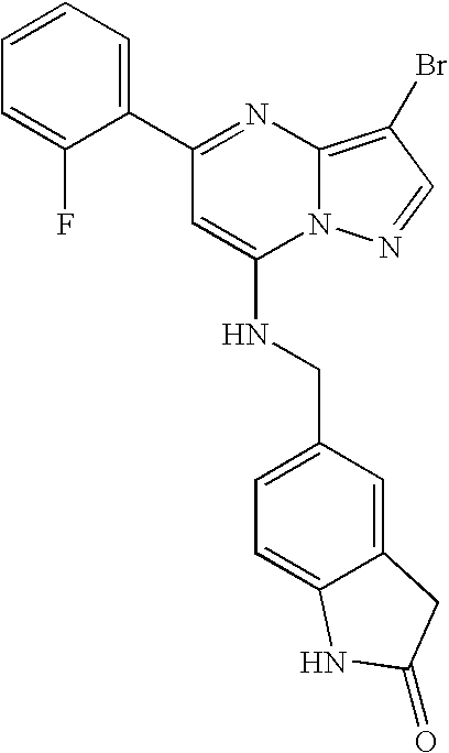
C1(C2=CC=CC=C2F)=NC2=C(Br)C=NN2C(NCC2=CC=C3C(=C2)CC(=O)N3)=C1
